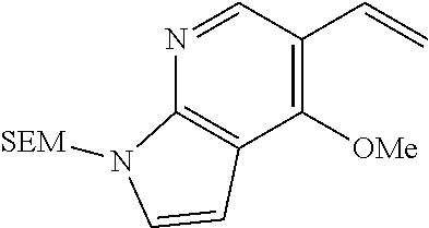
C12=C(C([OMe])=C(C=C)C=N1)C=CN2[SEM]
